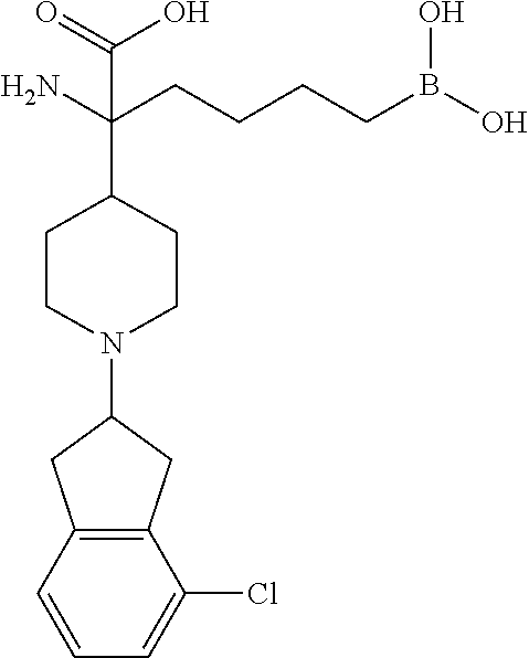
C1(N2CCC(C(CCCCB(O)O)(N)C(=O)O)CC2)CC2=C(C1)C(Cl)=CC=C2
